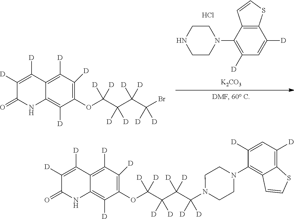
C1(OC(C(C(C(Br)([D])[D])([D])[D])([D])[D])([D])[D])=C([D])C([D])=C2C(=C1[D])NC(=O)C([D])=C2[D].C12=C(C(N3CCNCC3)=C([D])C=C1[D])C=CS2.Cl.[K2CO3].C1(OC(C(C(C(N2CCN(C3=C4C(=C([D])C=C3[D])SC=C4)CC2)([D])[D])([D])[D])([D])[D])([D])[D])=C([D])C([D])=C2C(=C1[D])NC(=O)C([D])=C2[D]
